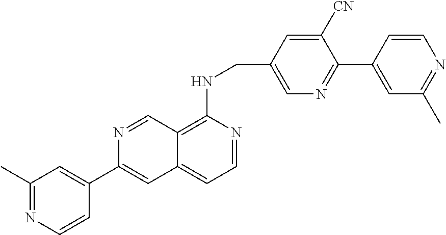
C1(C2=CC3=CC=NC(NCC4=CN=C(C5=CC(C)=NC=C5)C([CN])=C4)=C3C=N2)=CC(C)=NC=C1
